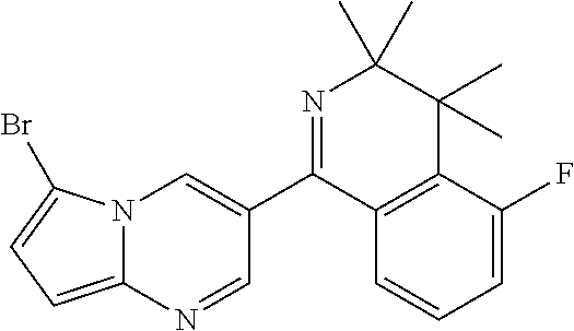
N12C(=CC=C1Br)N=CC(C1=NC(C)(C)C(C)(C)C3=C1C=CC=C3F)=C2
